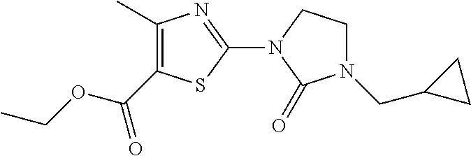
C1(C)=C(C(OCC)=O)SC(N2CCN(CC3CC3)C2=O)=N1
